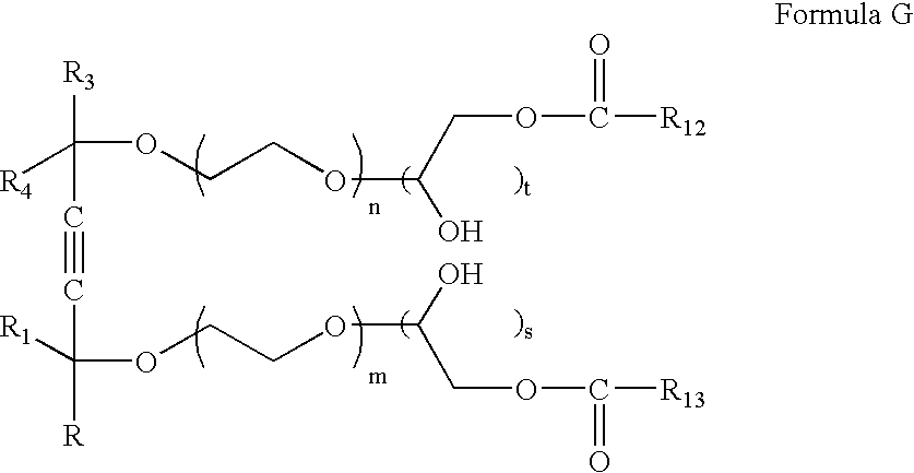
C(OCCOC(COC(=O)[R12])O)([R3])(C#CC(OCCOC(O)COC(=O)[R13])([R])[R1])[R4]
